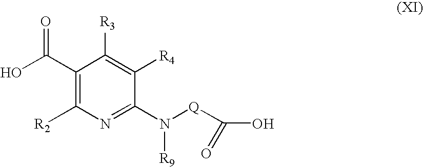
C1(C(O)=O)=C([R2])N=C(N([Q]C(O)=O)[R9])C([R4])=C1[R3]
